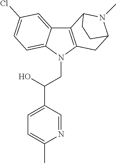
C12=C(N(CC(C3=CC=C(C)N=C3)O)C3=CC=C(Cl)C=C13)CC1N(C)C2CC1
